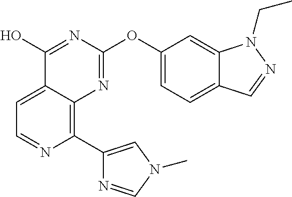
C1=C2C(=C(C3=CN(C)C=N3)N=C1)N=C(OC1=CC=C3C(=C1)N(CC)N=C3)N=C2O
